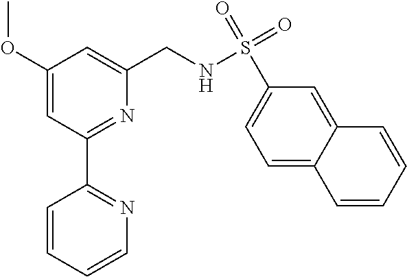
C1(OC)=CC(C2=NC=CC=C2)=NC(CNS(C2=CC=C3C(=C2)C=CC=C3)(=O)=O)=C1
